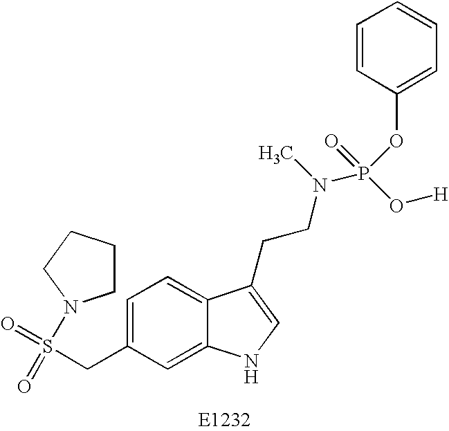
C1CCCN1S(=O)(=O)CC1=CC=C2C(=C1)NC=C2CCN(P(O[H])(OC1=CC=CC=C1)=O)C
